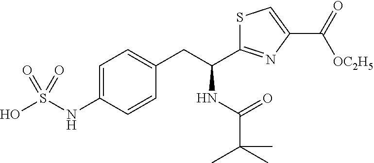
C1=C(NS(O)(=O)=O)C=CC(CC(C2=NC(C([OC2H5])=O)=CS2)NC(C(C)(C)C)=O)=C1
